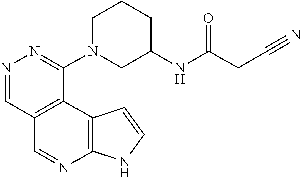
N1=CC2=C(C(N3CC(NC(CC#N)=O)CCC3)=N1)C1=C(N=C2)NC=C1
